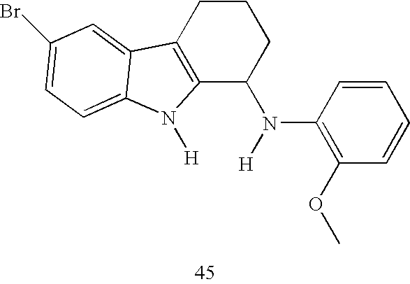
C12=C(CCCC1N(C1=C(OC)C=CC=C1)[H])C1=CC(Br)=CC=C1N2[H]
